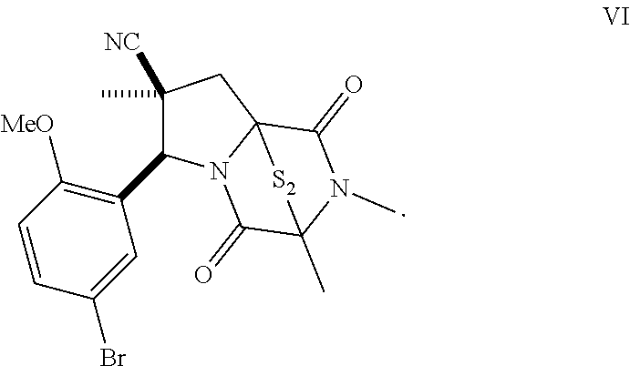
C1(=O)C23N(C(=O)C(C)(N1C)[S2]2)C(C1=C([MeO])C=CC(Br)=C1)C(C)([NC])C3
